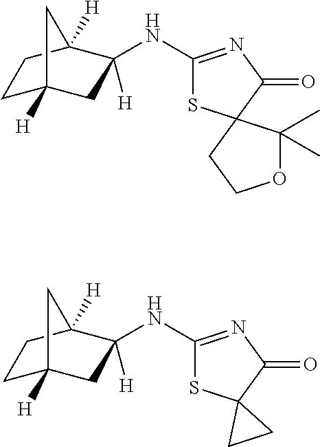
C1C2([H])CC([H])(NC3=NC(=O)C4(S3)C(C)(C)OCC4)C([H])(C1)C2.C1C2([H])CC([H])(NC3=NC(=O)C4(S3)CC4)C([H])(C1)C2
